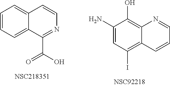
C1(N)=CC(I)=C2C(=C1O)N=CC=C2.C1=CC=C2C(=C1)C=CN=C2C(O)=O
